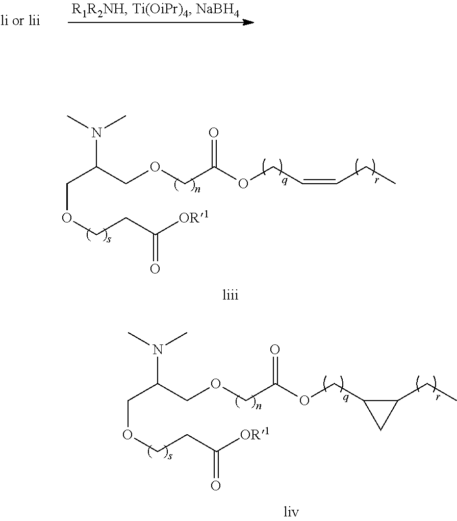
O(CC(=O)OCC=CCC)CC(N(C)C)COCCC([OR1])=O.O(CC(=O)OCC1C(CC)C1)CC(N(C)C)COCCC([OR1])=O
